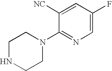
C1=C(F)C=C([NC])C(N2CCNCC2)=N1
